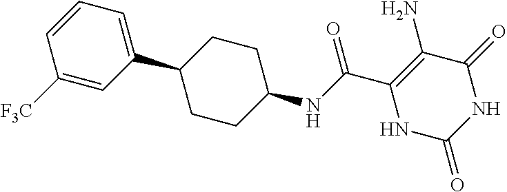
C1(NC(C2=C(N)C(=O)NC(=O)N2)=O)CCC(C2=CC=CC([F3C])=C2)CC1
